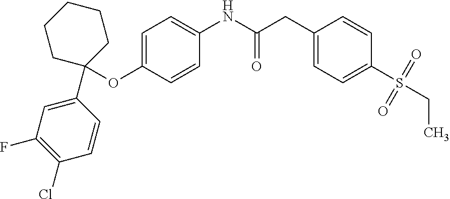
C1(OC2(C3=CC(F)=C(Cl)C=C3)CCCCC2)=CC=C(NC(CC2=CC=C(S(CC)(=O)=O)C=C2)=O)C=C1
